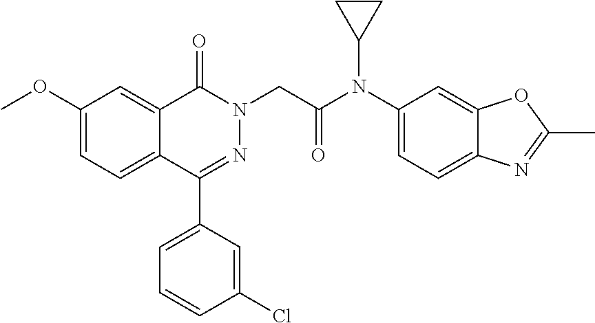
COC1=CC=C2C(=C1)C(=O)N(CC(=O)N(C1CC1)C1=CC=C3C(=C1)OC(C)=N3)N=C2C1=CC=CC(Cl)=C1
